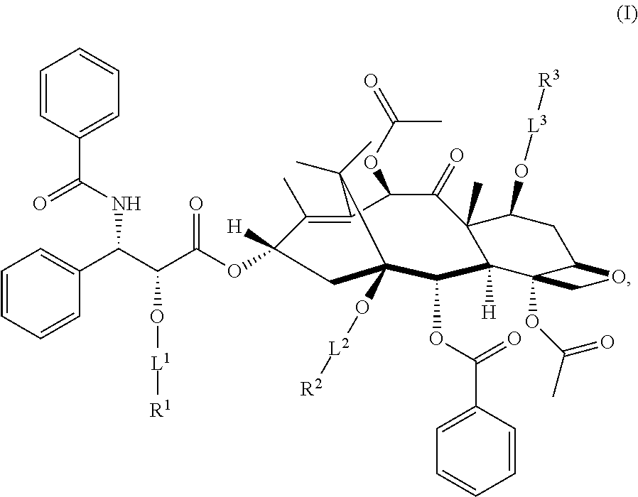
C1(C)=C2C(OC(=O)C)C(=O)C3(C)C(O[L3][R3])CC4C(OC(C)=O)(C3([H])C(OC(=O)C3=CC=CC=C3)C(O[L2][R2])(C2(C)C)CC1([H])OC(C(C(C1=CC=CC=C1)NC(=O)C1=CC=CC=C1)O[L1][R1])=O)CO4
